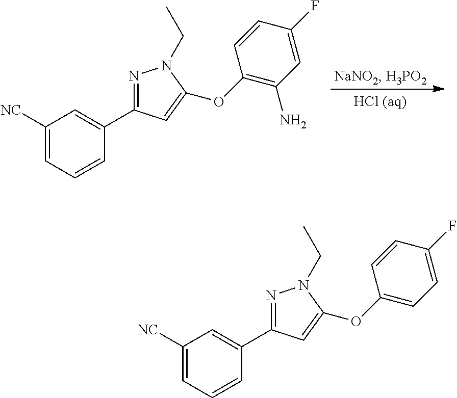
C1([NC])=CC=CC(C2=NN(CC)C(OC3=C(N)C=C(F)C=C3)=C2)=C1.C1([NC])=CC=CC(C2=NN(CC)C(OC3=CC=C(F)C=C3)=C2)=C1
